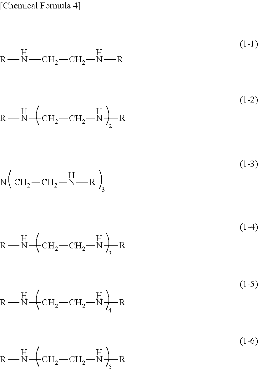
[R]NCCN[R].CCN[R].N.[R]NCCN[R].[R]NCCN[R].[R]NCCN[R].[R]NCCN[R]
